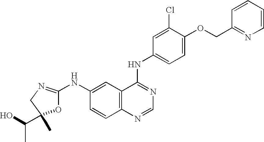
O1C(NC2=CC3=C(C=C2)N=CN=C3NC2=CC=C(OCC3=NC=CC=C3)C(Cl)=C2)=NCC1(C)C(O)C
